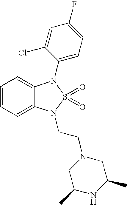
C1=CC=C2C(=C1)N(C1=CC=C(F)C=C1Cl)S(=O)(=O)N2CCN1CC(C)NC(C)C1
